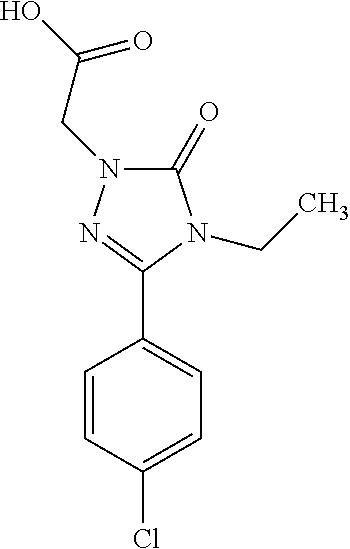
C1(=O)N(CC(O)=O)N=C(C2=CC=C(Cl)C=C2)N1CC
